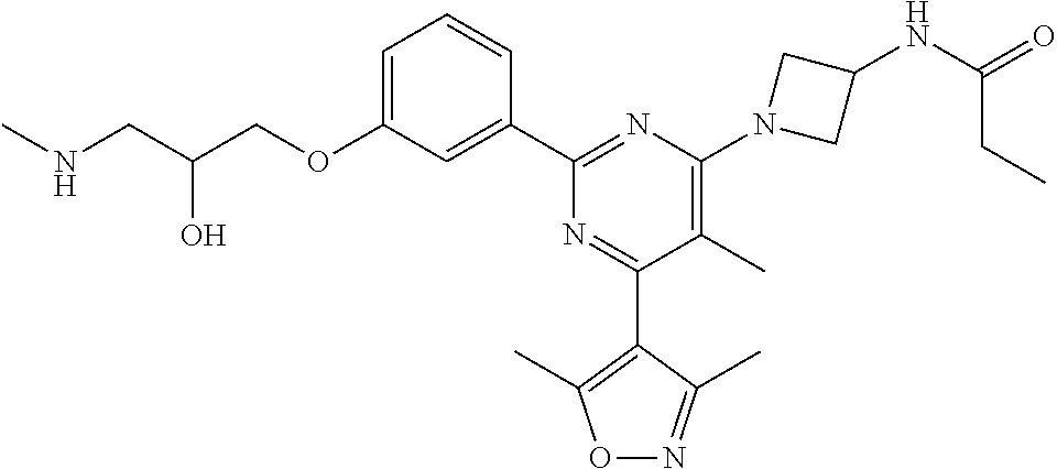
C1=C(OCC(CNC)O)C=C(C2=NC(N3CC(NC(=O)CC)C3)=C(C)C(C3=C(C)ON=C3C)=N2)C=C1
